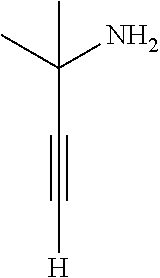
C([H])#CC(N)(C)C
